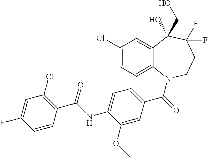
C12=CC(Cl)=CC=C1N(C(=O)C1=CC=C(NC(C3=C(Cl)C=C(F)C=C3)=O)C(OC)=C1)CCC(F)(F)C2(CO)O
